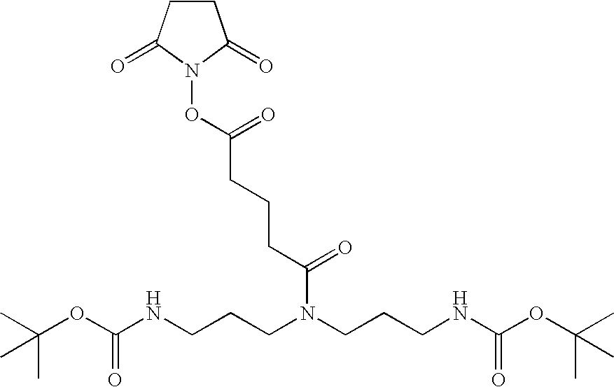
CC(OC(NCCCN(CCCNC(OC(C)(C)C)=O)C(CCCC(ON1C(=O)CCC1=O)=O)=O)=O)(C)C
